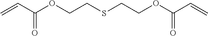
O=C(OCCSCCOC(=O)C=C)C=C
